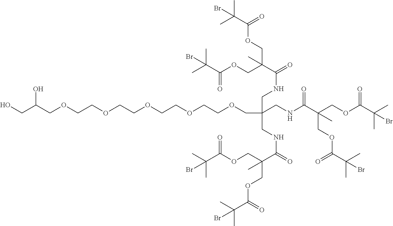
C(C(COCCOCCOCCOCCOCC(CNC(C(COC(=O)C(C)(C)Br)(COC(=O)C(C)(C)Br)C)=O)(CNC(C(COC(=O)C(C)(C)Br)(COC(=O)C(C)(C)Br)C)=O)CNC(=O)C(COC(=O)C(C)(C)Br)(COC(=O)C(C)(C)Br)C)O)O
